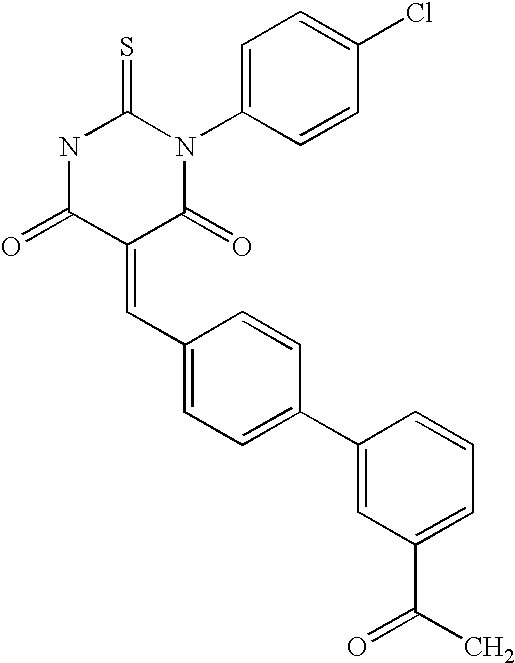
N1C(=O)C(=CC2=CC=C(C3=CC(C(C)=O)=CC=C3)C=C2)C(=O)N(C2=CC=C(Cl)C=C2)C1=S
